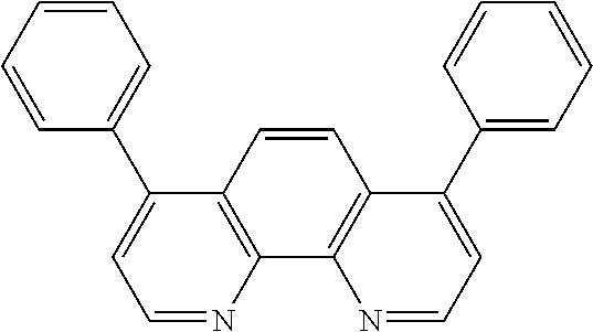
C12=C(C3=C(C=C1)C(C1=CC=CC=C1)=CC=N3)N=CC=C2C1=CC=CC=C1
